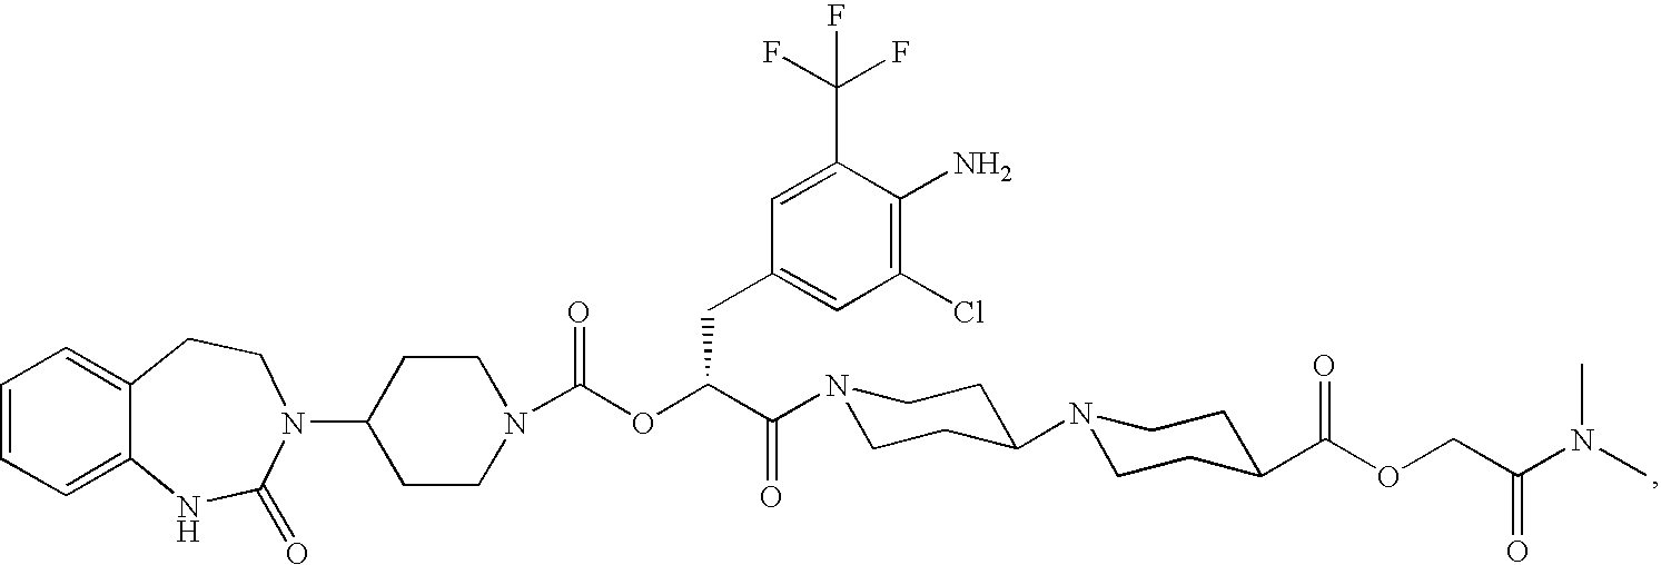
C1=CC=C2C(=C1)CCN(C1CCN(C(OC(C(=O)N3CCC(N4CCC(C(OCC(N(C)C)=O)=O)CC4)CC3)CC3=CC(Cl)=C(N)C(C(F)(F)F)=C3)=O)CC1)C(=O)N2
